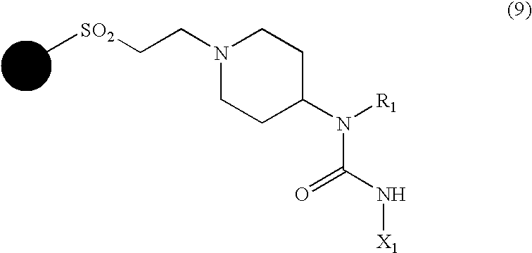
C[SO2]CCN1CCC(N([R1])C(N[X1])=O)CC1
